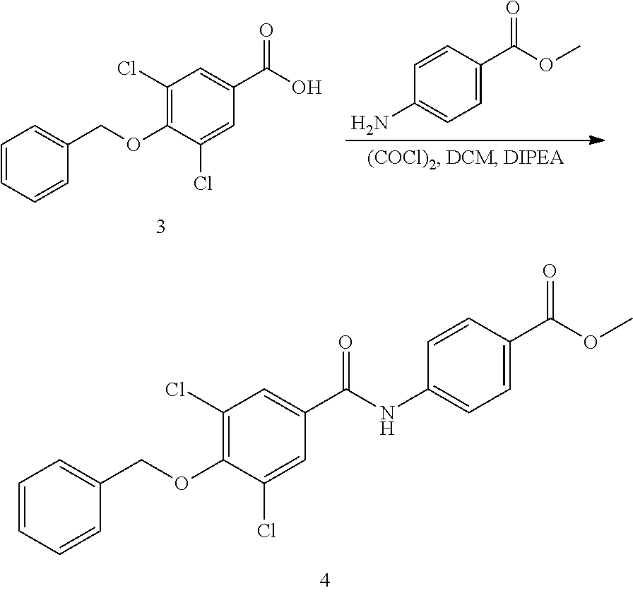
C(OC1=C(Cl)C=C(C(NC2=CC=C(C(OC)=O)C=C2)=O)C=C1Cl)C1=CC=CC=C1.C1=CC(C(OC)=O)=CC=C1N.C1(Cl)=C(OCC2=CC=CC=C2)C(Cl)=CC(C(O)=O)=C1
